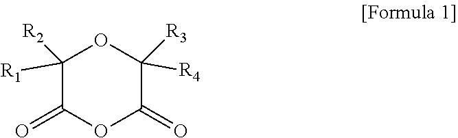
C1([R1])([R2])C(=O)OC(=O)C([R4])([R3])O1
